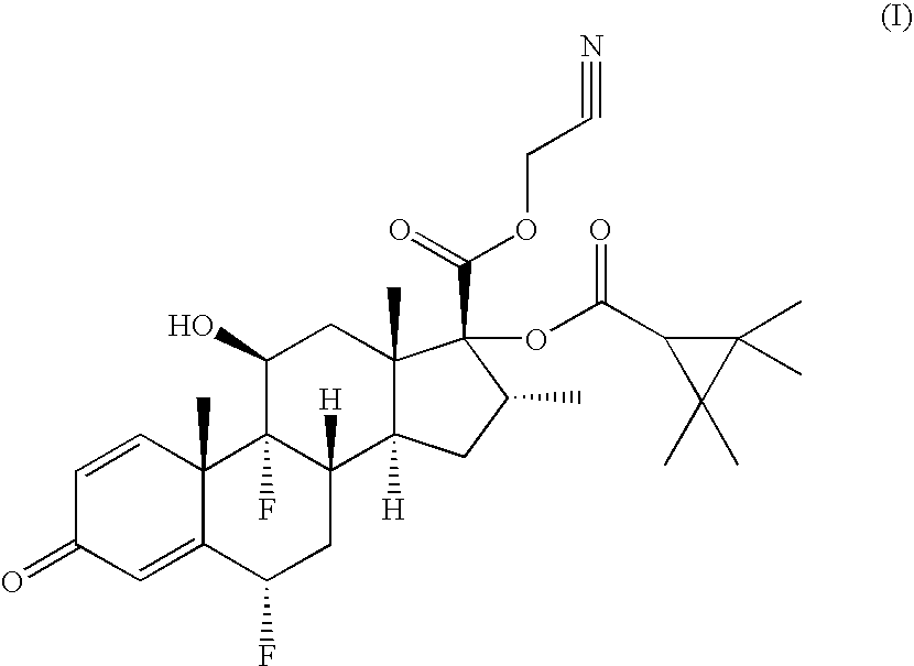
C1=CC2(C)C(=CC1=O)C(F)CC1([H])C2(F)C(O)CC2(C)C1([H])CC(C)C2(OC(C1C(C)(C)C1(C)C)=O)C(=O)OCC#N
